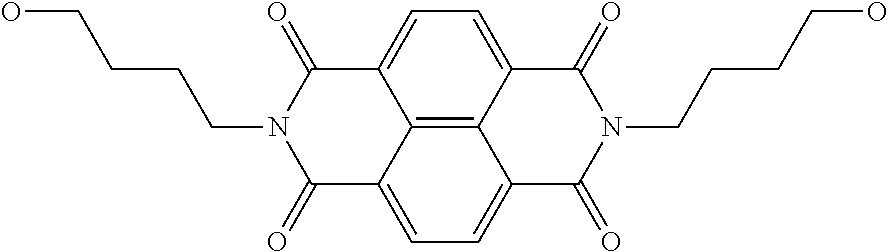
C(CCN1C(=O)C2=CC=C3C4=C2C(=CC=C4C(=O)N(CCCCO)C3=O)C1=O)CO
